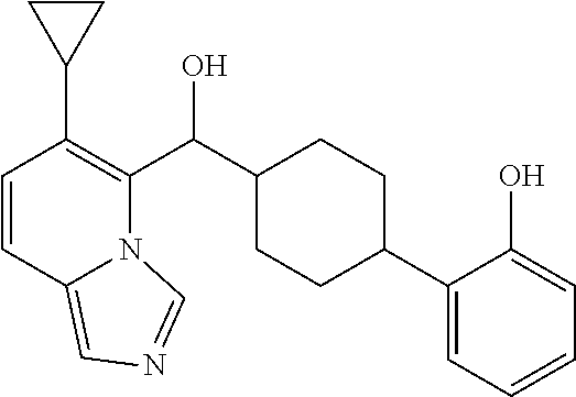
C1=CC2=CN=CN2C(C(C2CCC(C3=CC=CC=C3O)CC2)O)=C1C1CC1
